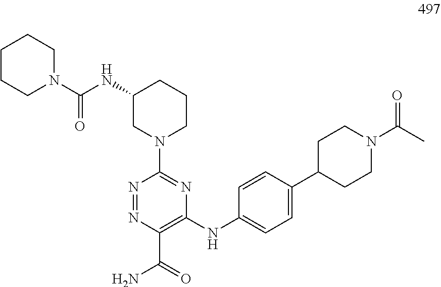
N1=NC(C(=O)N)=C(NC2=CC=C(C3CCN(C(C)=O)CC3)C=C2)N=C1N1CCCC(NC(N2CCCCC2)=O)C1
